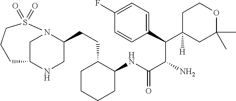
C1C2NCC(CCC3C(NC(C(N)C(C4=CC=C(F)C=C4)C4([H])CC(C)(C)OCC4)=O)CCCC3)N1S(=O)(=O)CCC2
